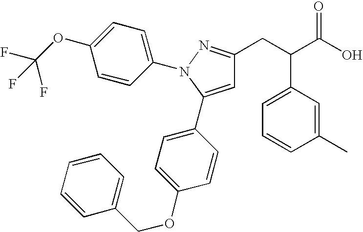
C1=CC(C)=CC(C(CC2=NN(C3=CC=C(OC(F)(F)F)C=C3)C(C3=CC=C(OCC4=CC=CC=C4)C=C3)=C2)C(O)=O)=C1
